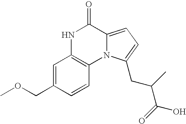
N1C2=C(N3C(=CC=C3CC(C(O)=O)C)C1=O)C=CC(COC)=C2
